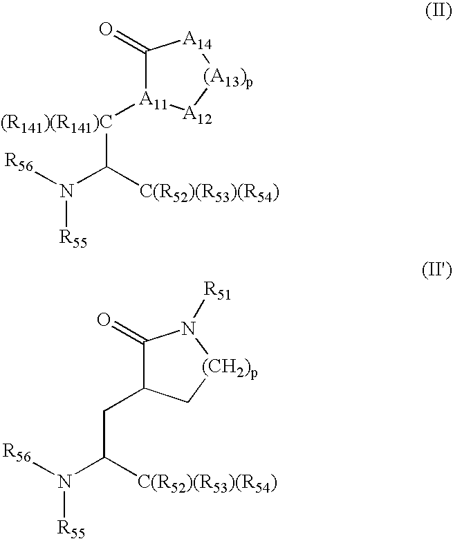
C1(=O)[A11]([(R141)(R141)C]C(N([R56])[R55])[C(R52)(R53)(R54)])[A12][(A13)p][A14]1.C1(=O)C(CC(N([R56])[R55])[C(R52)(R53)(R54)])C[(CH2)p]N1[R51]
